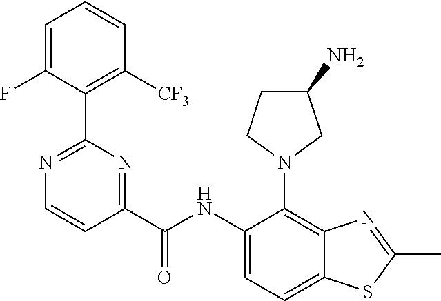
C1(NC(C2=NC(C3=C([CF3])C=CC=C3F)=NC=C2)=O)=CC=C2C(=C1N1CCC(N)C1)N=C(C)S2
